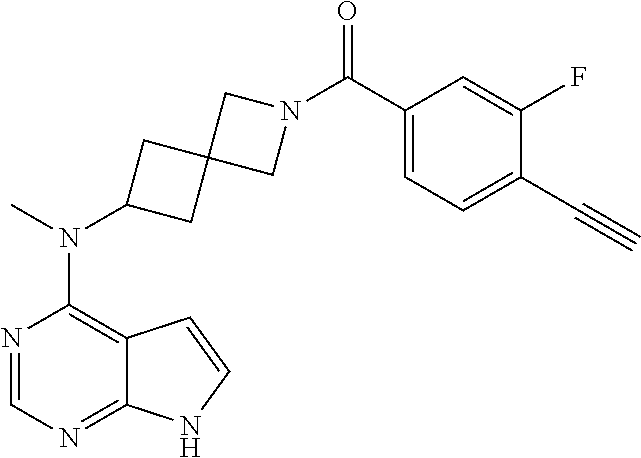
N1=CN=C2C(=C1N(C)C1CC3(C1)CN(C(C1=CC=C(C#C)C(F)=C1)=O)C3)C=CN2
